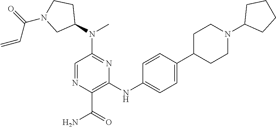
C1(N(C2=NC(NC3=CC=C(C4CCN(C5CCCC5)CC4)C=C3)=C(C(=O)N)N=C2)C)CCN(C(=O)C=C)C1
